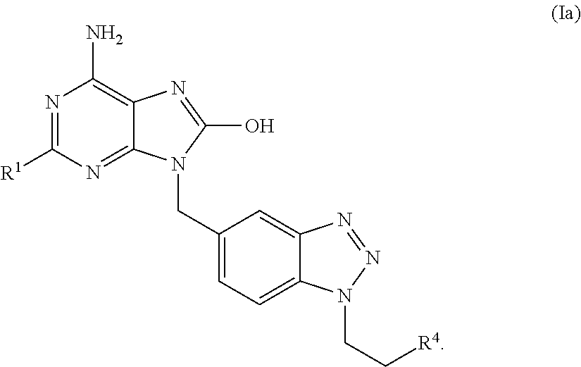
N1=C([R1])N=C2C(=C1N)N=C(O)N2CC1=CC=C2C(=C1)N=NN2CC[R4]
